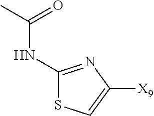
CC(=O)NC1=NC([X9])=CS1
